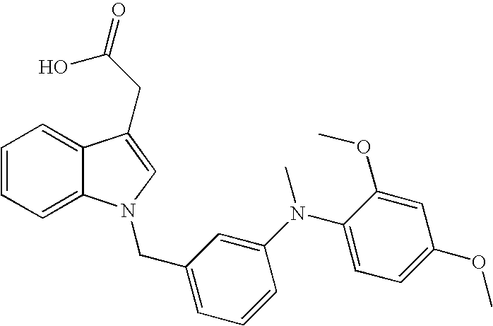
C1=CC=C2C(=C1)C(CC(O)=O)=CN2CC1=CC=CC(N(C2=CC=C(OC)C=C2OC)C)=C1
